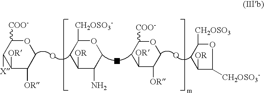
O1C([COO-])C([X])C([OR])C([OR])C1.O.O1C([CH2OSO3-])CC([OR])C(N)C1.O1C([COO-])CC([OR])C([OR])C1.O.O1C([CH2OSO3])CC([OR])C1[CH2OSO3-].O
